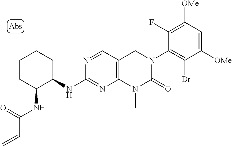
C1([OMe])=CC([OMe])=C(F)C(N2C(=O)N(C)C3=C(C2)C=NC(NC2CCCCC2NC(C=C)=O)=N3)=C1Br
